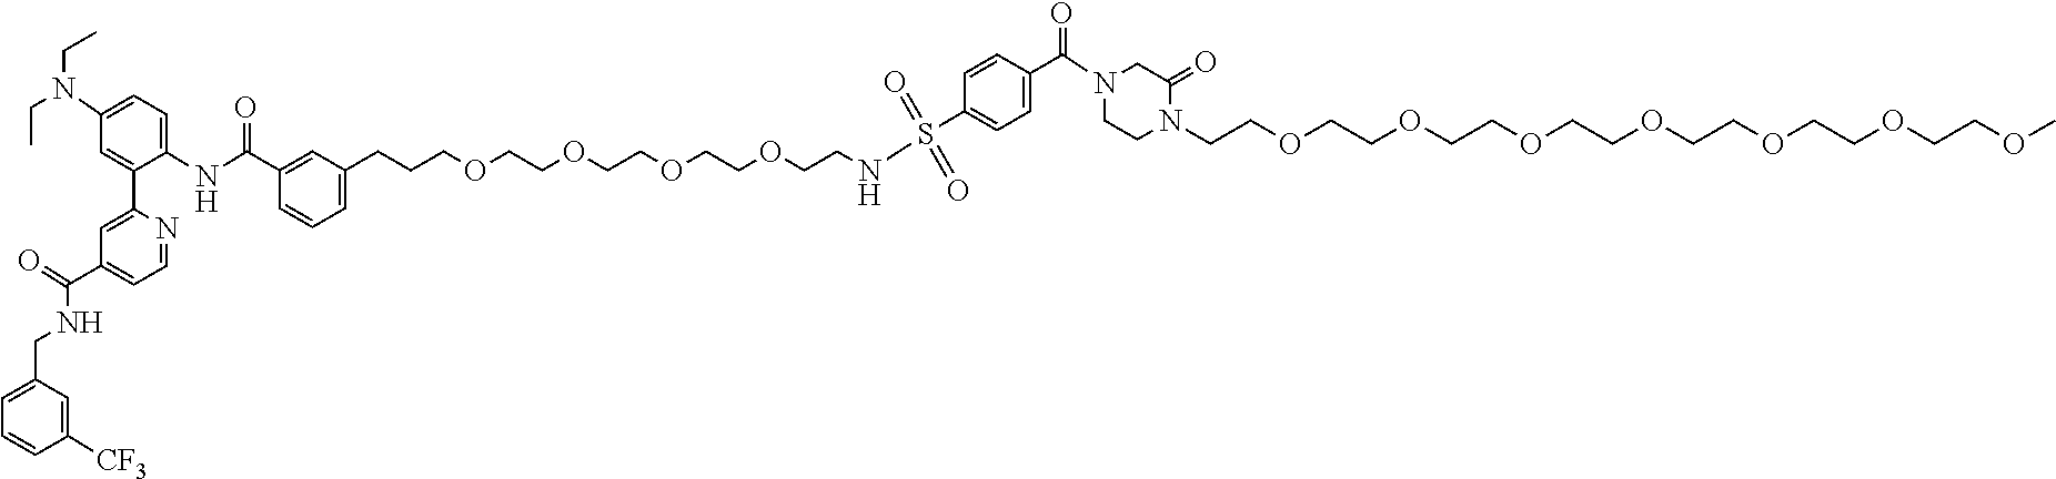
C1(N(CC)CC)=CC=C(NC(C2=CC(CCCOCCOCCOCCOCCNS(=O)(=O)C3=CC=C(C(N4CCN(CCOCCOCCOCCOCCOCCOCCOC)C(=O)C4)=O)C=C3)=CC=C2)=O)C(C2=CC(C(NCC3=CC=CC([CF3])=C3)=O)=CC=N2)=C1
